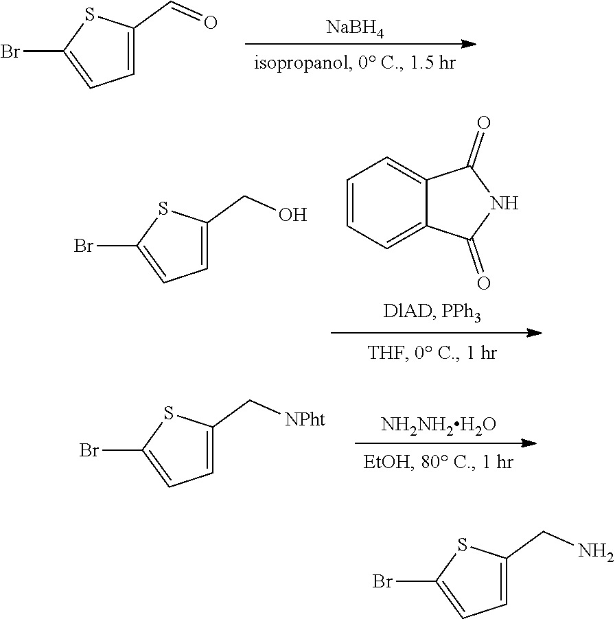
[NaBH4].C1=C(C=O)SC(Br)=C1.C1=CC=C2C(=C1)C(=O)NC2=O.C1=C(CO)SC(Br)=C1.[NH2NH2H2O].C1=C(C[NPht])SC(Br)=C1.C1=C(CN)SC(Br)=C1
